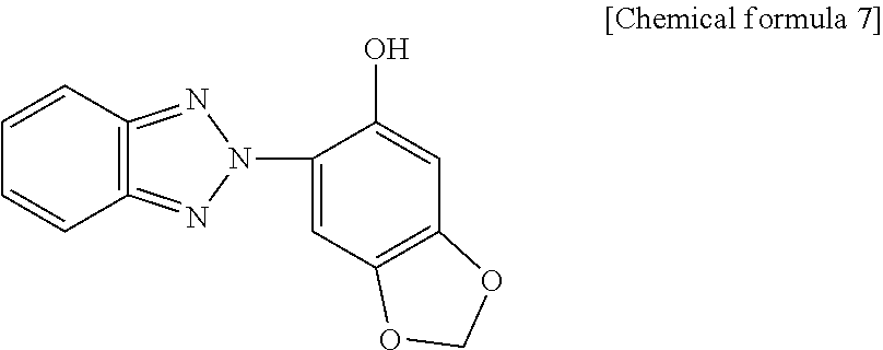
C1=CC2=C(=NN(C3=CC4=C(C=C3O)OCO4)N=2)C=C1
